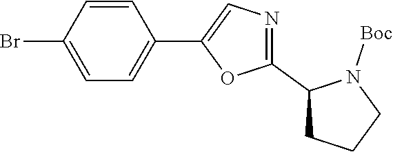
C1=CC(Br)=CC=C1C1=CN=C(C2CCCN2[Boc])O1
